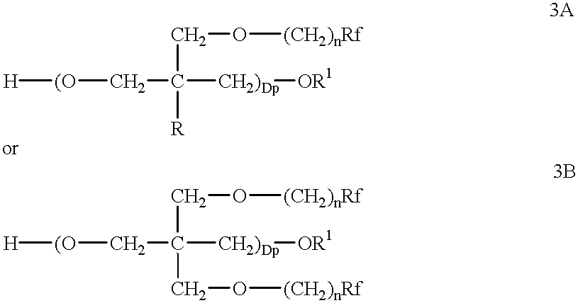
[H][(O]CC([CH2)Dp][OR1])(CO[(CH2)nRf])[R].[H][(O]CC([CH2)Dp][OR1])(CO[(CH2)nRf])CO[(CH2)nRf]
